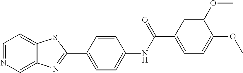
C1=CC(NC(C2=CC=C(OC)C(OC)=C2)=O)=CC=C1C1=NC2=CN=CC=C2S1
